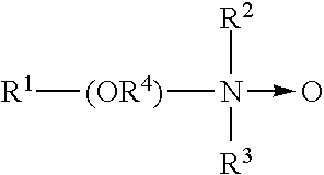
[R1][(OR4)]N(->O)([R3])[R2]
